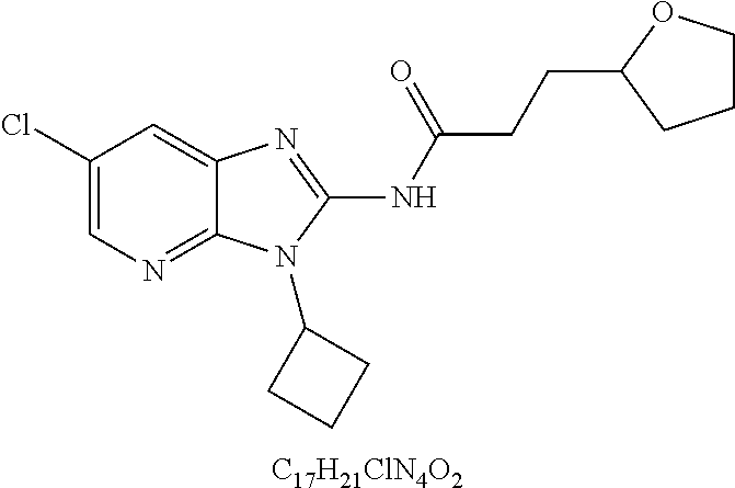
C1(Cl)=CN=C2C(=C1)N=C(NC(CCC1CCCO1)=O)N2C1CCC1.[C17H21ClN4O2]
